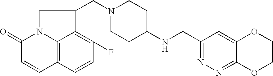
C1(NCC2=NN=C3OCCOC3=C2)CCN(CC2CN3C4=C(C=CC(F)=C42)C=CC3=O)CC1
